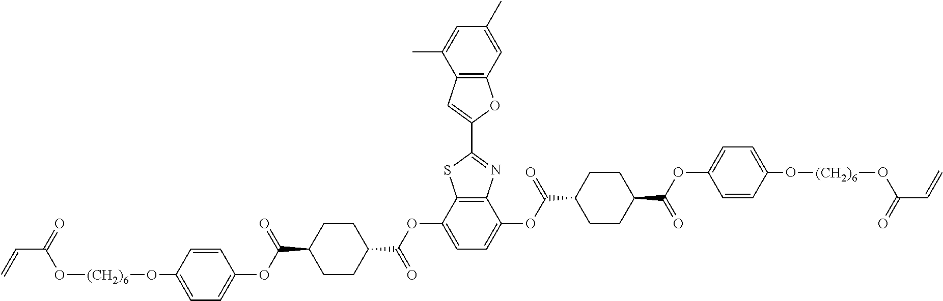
C=CC(=O)O[(CH2)6]OC1=CC=C(OC(C2CCC(C(OC3=CC=C(OC(C4CCC(C(OC5=CC=C(O[(CH2)6]OC(C=C)=O)C=C5)=O)CC4)=O)C4=C3SC(C3=CC5=C(C=C(C)C=C5C)O3)=N4)=O)CC2)=O)C=C1
